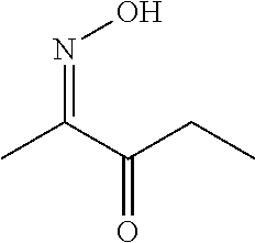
CC(C(CC)=O)=NO
